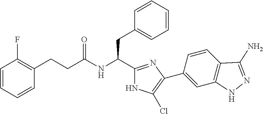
C1=CC=CC(CCC(NC(C2=NC(C3=CC4=C(C=C3)C(N)=NN4)=C(Cl)N2)CC2=CC=CC=C2)=O)=C1F
